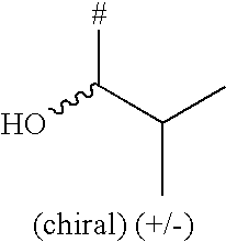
C(C)(C)C(O)[#]
